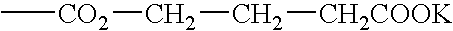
C[CO2]CC[CH2COOK]
